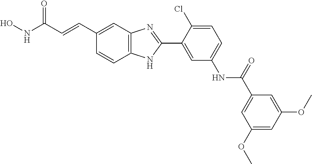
C1(C2=CC(NC(C3=CC(OC)=CC(OC)=C3)=O)=CC=C2Cl)=NC2=C(N1)C=CC(C=CC(NO)=O)=C2
